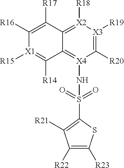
C1([R16])=C([R17])C2=[X2]([R18])[X3]([R19])=C([R20])[X4](NS(C3=C([R21])C([R22])=C([R23])S3)(=O)=O)=C2C([R14])=[X1]1[R15]
